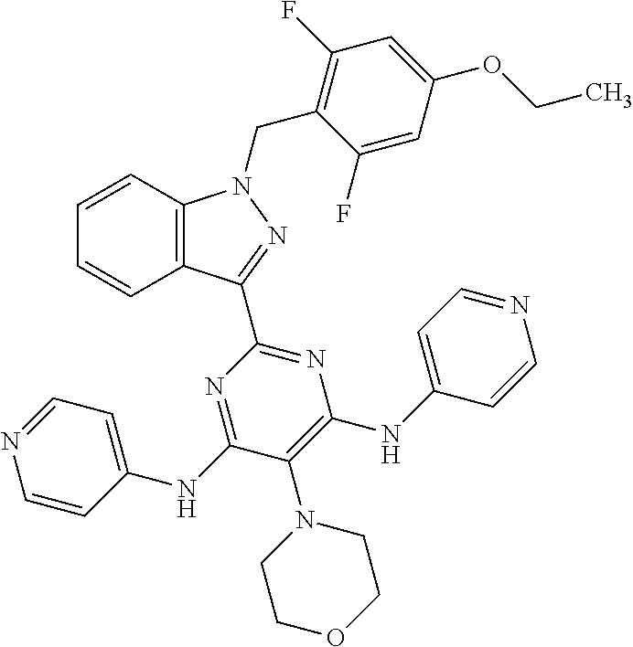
C1=CC2=C(C=C1)C(C1=NC(NC3=CC=NC=C3)=C(N3CCOCC3)C(NC3=CC=NC=C3)=N1)=NN2CC1=C(F)C=C(OCC)C=C1F
